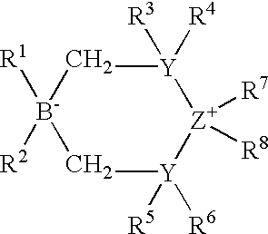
[B-]1([R1])([R2])C[Y]([R3])([R4])[Z+]([R7])([R8])[Y]([R6])([R5])C1
